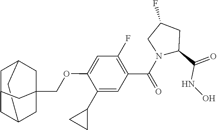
C12CC3CC(C1)CC(COC1=CC(F)=C(C(N4C(C(=O)NO)CC(F)C4)=O)C=C1C1CC1)(C2)C3
